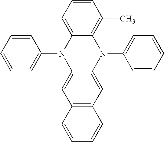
C1(N2C3=CC4=C(C=C3N(C3=CC=CC=C3)C3=C(C)C=CC=C23)C=CC=C4)=CC=CC=C1
